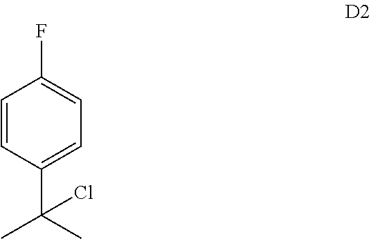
C1=CC(C(C)(C)Cl)=CC=C1F
